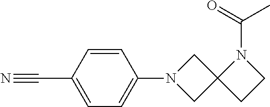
C1=C(C#N)C=CC(N2CC3(C2)CCN3C(=O)C)=C1
